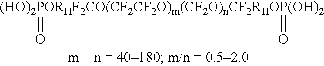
[(HO)2PORHF2CO(CF2CF2O)m(CF2O)nCF2RHOP(OH)2](=O)=O
